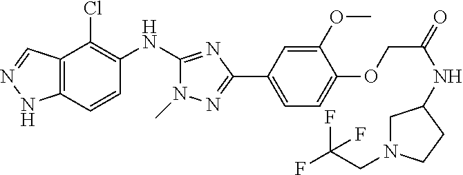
C12=C(C=CC(NC3=NC(C4=CC=C(OCC(NC5CN(CC(F)(F)F)CC5)=O)C(OC)=C4)=NN3C)=C1Cl)NN=C2
